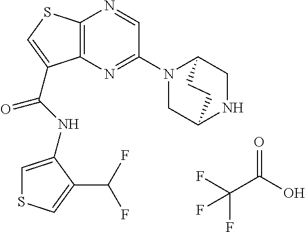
C(C(O)=O)(F)(F)F.C12=C(N=C(N3CC4NCC3CC4)C=N1)C(C(=O)NC1=CSC=C1C(F)F)=CS2
